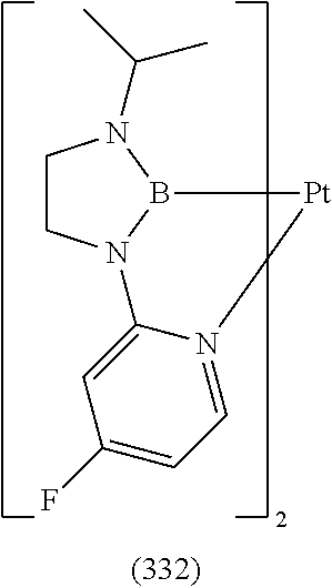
C1CN2B(N1C(C)C)[Pt]N1=CC=C(F)C=C21
